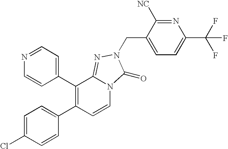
C1(C2=C(C3=CC=NC=C3)C3=NN(CC4=CC=C(C(F)(F)F)N=C4[NC])C(=O)N3C=C2)=CC=C(Cl)C=C1
